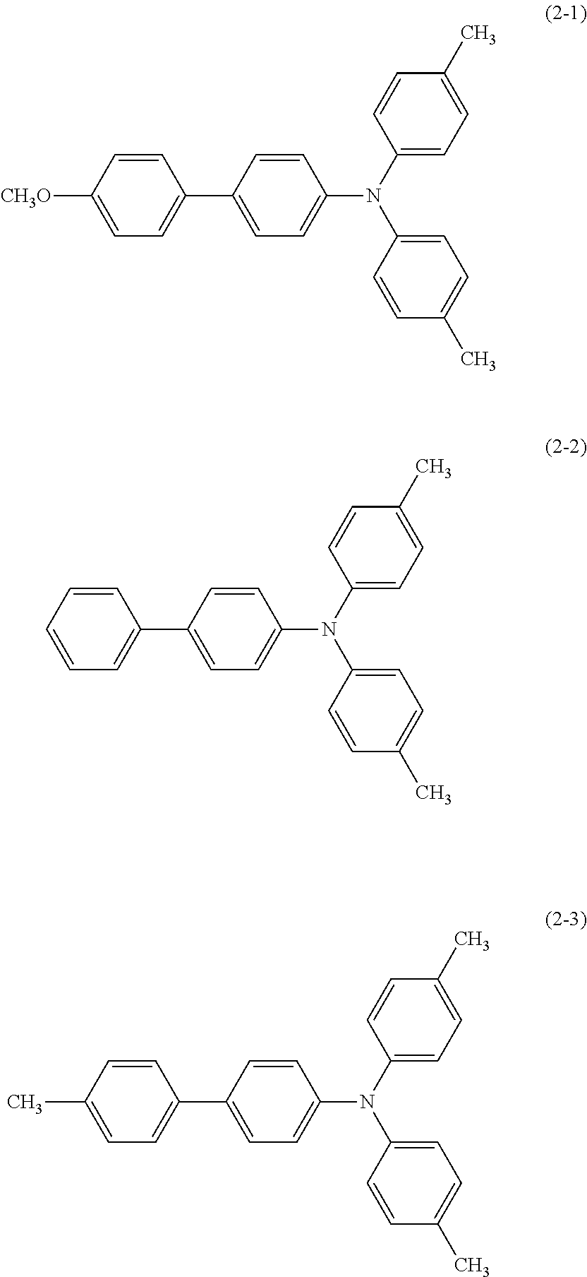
C1=C([CH3O])C=CC(C2=CC=C(N(C3=CC=C(C)C=C3)C3=CC=C(C)C=C3)C=C2)=C1.C1=CC=CC(C2=CC=C(N(C3=CC=C(C)C=C3)C3=CC=C(C)C=C3)C=C2)=C1.C1=C(C)C=CC(C2=CC=C(N(C3=CC=C(C)C=C3)C3=CC=C(C)C=C3)C=C2)=C1
